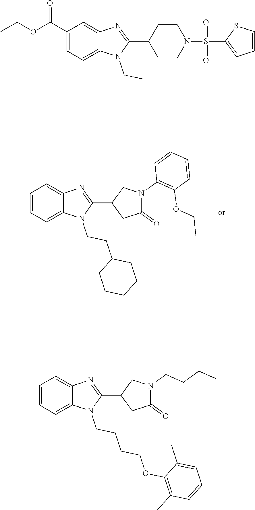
C1=CC=C2C(=C1)N=C(C1CC(=O)N(C3=C(OCC)C=CC=C3)C1)N2CCC1CCCCC1.S(C1=CC=CS1)(N1CCC(C2=NC3=CC(C(=O)OCC)=CC=C3N2CC)CC1)(=O)=O.C1=CC=C2C(=C1)N=C(C1CC(=O)N(CCCC)C1)N2CCCCOC1=C(C)C=CC=C1C
